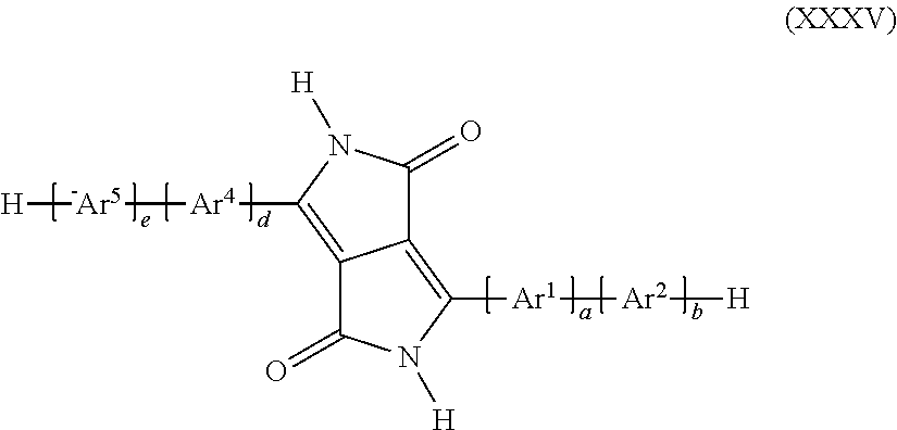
C12=C([Ar1][Ar2][H])N([H])C(=O)C1=C([Ar4][Ar5][H])N([H])C2=O
